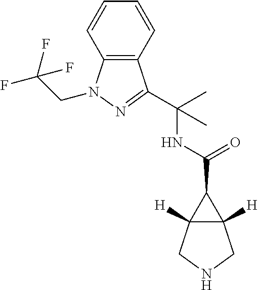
C12([H])C([H])(CNC1)C2C(=O)NC(C)(C)C1=NN(CC(F)(F)F)C2=C1C=CC=C2
